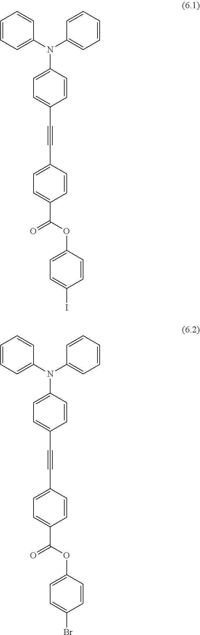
C1(N(C2=CC=CC=C2)C2=CC=CC=C2)=CC=C(C#CC2=CC=C(C(OC3=CC=C(I)C=C3)=O)C=C2)C=C1.C1(N(C2=CC=CC=C2)C2=CC=CC=C2)=CC=C(C#CC2=CC=C(C(OC3=CC=C(Br)C=C3)=O)C=C2)C=C1
